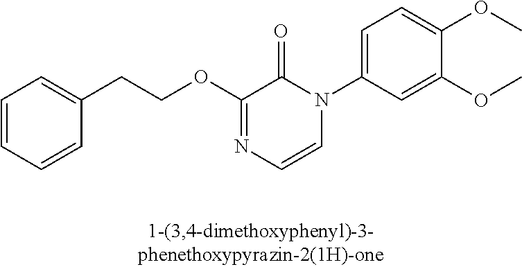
C1=CC=CC(CCOC2=NC=CN(C3=CC=C(OC)C(OC)=C3)C2=O)=C1
